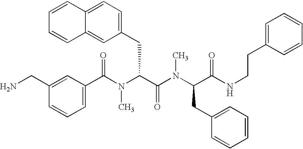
C1(C(N(C(C(=O)N(C)C(CC2=CC=CC=C2)C(=O)NCCC2=CC=CC=C2)CC2=CC=C3C(=C2)C=CC=C3)C)=O)=CC=CC(CN)=C1
